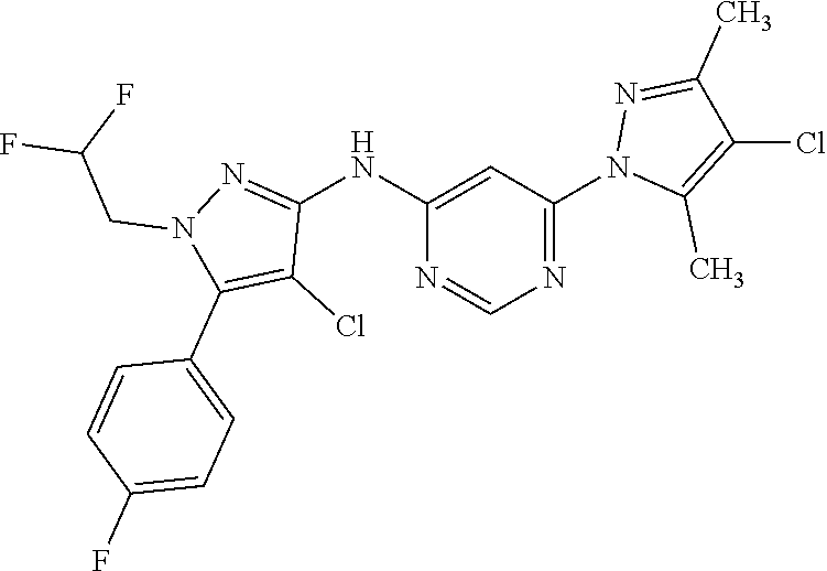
N1=C(N2C(C)=C(Cl)C(C)=N2)C=C(NC2=NN(CC(F)F)C(C3=CC=C(F)C=C3)=C2Cl)N=C1
